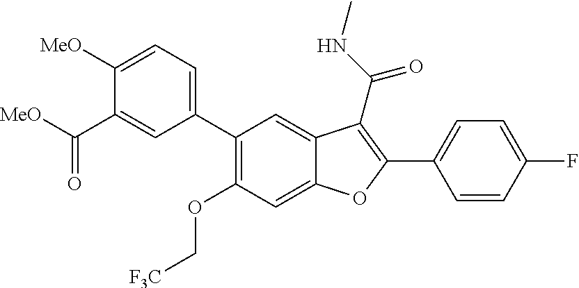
C1(C2=C(OC[F3C])C=C3C(=C2)C(C(NC)=O)=C(C2=CC=C(F)C=C2)O3)=CC=C([MeO])C(C([MeO])=O)=C1
